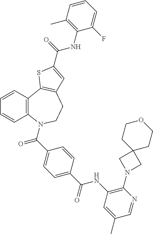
C1=CC2=C(C=C1)N(C(C1=CC=C(C(NC3=C(N4CC5(C4)CCOCC5)N=CC(C)=C3)=O)C=C1)=O)CCC1=C2SC(C(=O)NC2=C(C)C=CC=C2F)=C1
